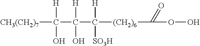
[CH3(CH2)7]C(C(C([(CH2)6]C(OO)=O)([SO3H])[H])(O)[H])([H])O
